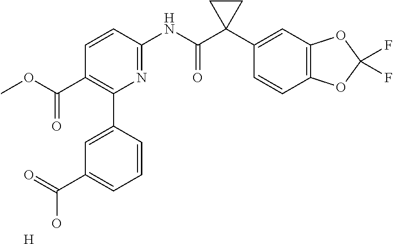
C1=CC(NC(C2(C3=CC4=C(C=C3)OC(F)(F)O4)CC2)=O)=NC(C2=CC(C(O)=O)=CC=C2)=C1C(=O)OC.[H]
